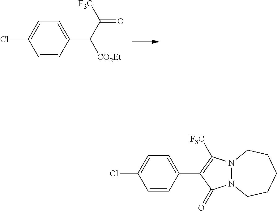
ClC1=CC=C(C([CO2Et])C([F3C])=O)C=C1.ClC1=CC=C(C2=C([F3C])N3N(C2=O)CCCCC3)C=C1
